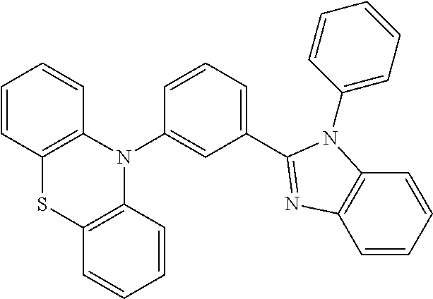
C1(C2=NC3=C(C=CC=C3)N2C2=CC=CC=C2)=CC=CC(N2C3=C(SC4=C2C=CC=C4)C=CC=C3)=C1
